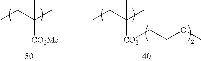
CCC(C)(C)[CO2]CCOC.CCC(C)(C)[CO2Me]
